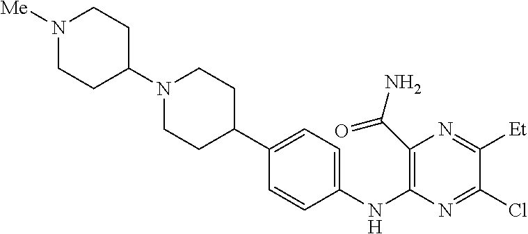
C1(C(N)=O)=C(NC2=CC=C(C3CCN(C4CCN([Me])CC4)CC3)C=C2)N=C(Cl)C([Et])=N1
